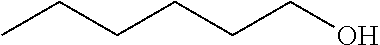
C(CCCO)CC
